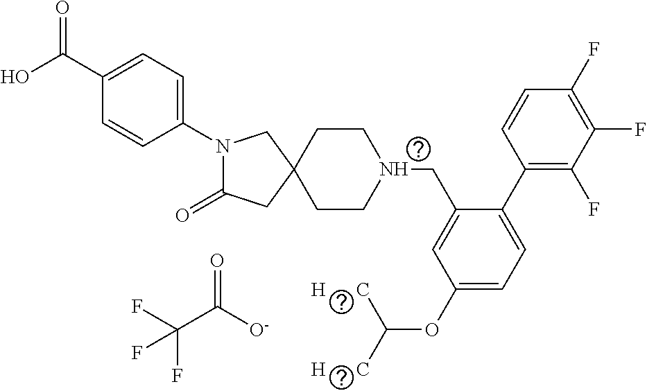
N1(C2=CC=C(C(O)=O)C=C2)C(=O)CC2(C1)CCN(CC1=CC(OC([H      C])[H      C])=CC=C1C1=C(F)C(F)=C(F)C=C1)CC2.FC(C([O-])=O)(F)F
